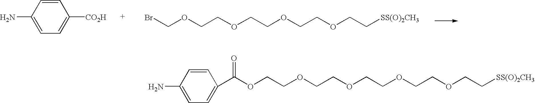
NC1=CC=C([CO2H])C=C1.BrCOCCOCCOCCOCC[SS(O)2CH3].C1=CC(N)=CC=C1C(OCCOCCOCCOCCOCC[SS(O)2CH3])=O
